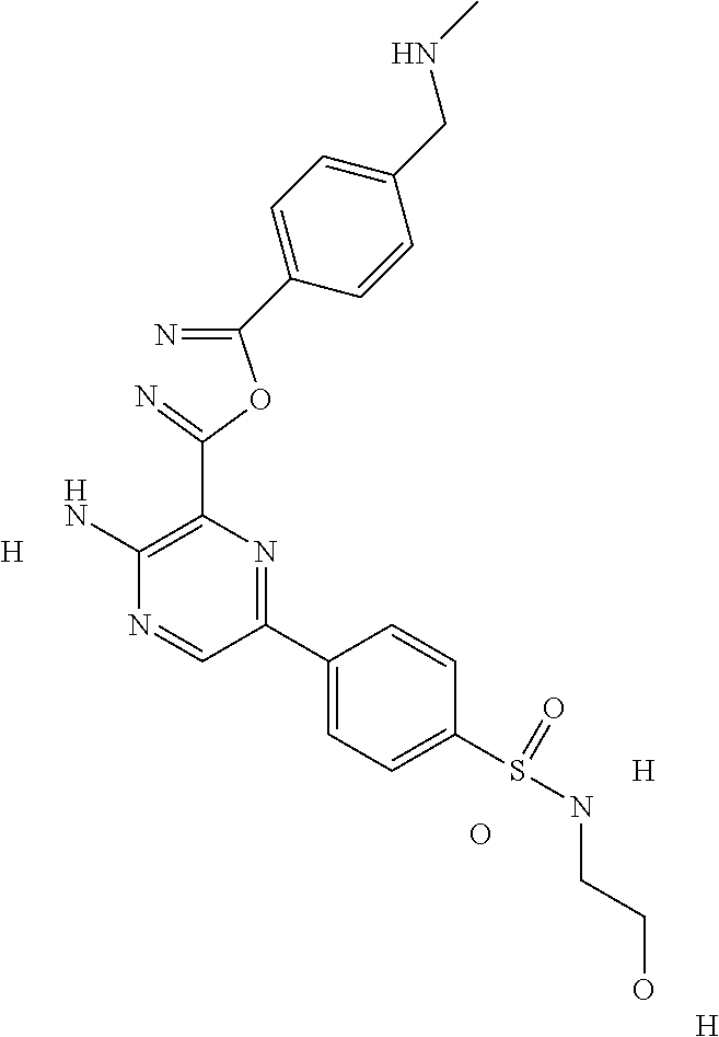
[H].C1(N)=C(C(OC(=N)C2=CC=C(CNC)C=C2)=N)N=C(C2=CC=C(S(=O)NCCO)C=C2)C=N1.[H].[H].O
